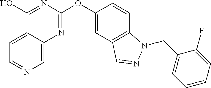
C1=C2C(=CN=C1)N=C(OC1=CC3=C(C=C1)N(CC1=CC=CC=C1F)N=C3)N=C2O
